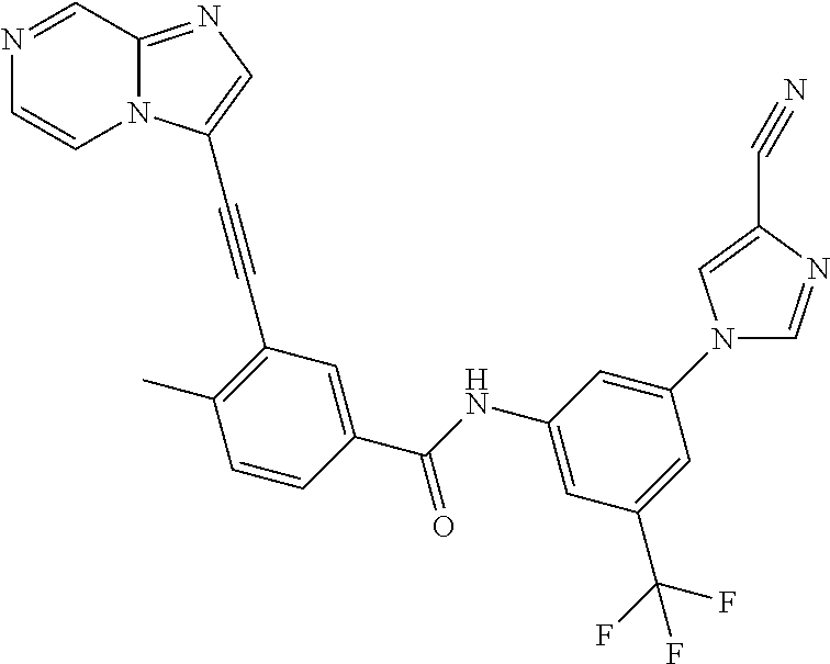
N1=CC2=NC=C(C#CC3=C(C)C=CC(C(NC4=CC(C(F)(F)F)=CC(N5C=NC(C#N)=C5)=C4)=O)=C3)N2C=C1
